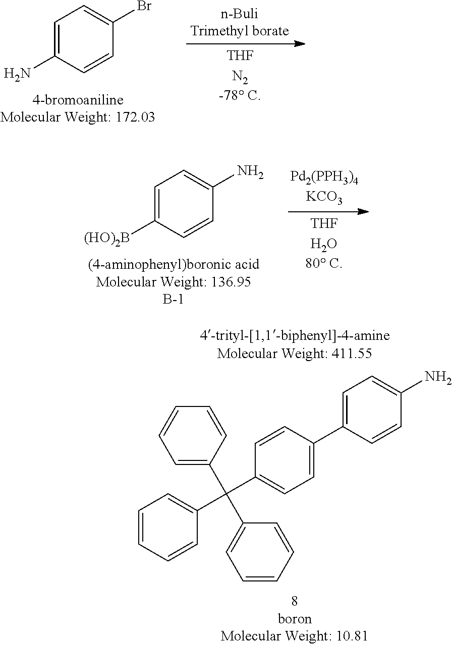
C1=C(N)C=CC(Br)=C1.C1=C([(HO)2B])C=CC(N)=C1.C1=C(C(C2=CC=CC=C2)(C2=CC=C(C3=CC=C(N)C=C3)C=C2)C2=CC=CC=C2)C=CC=C1
